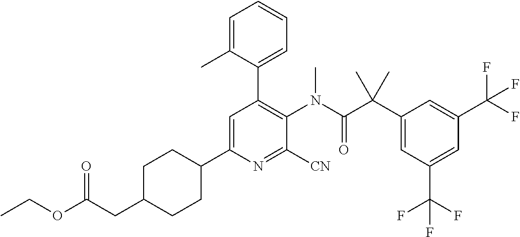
C1=C(C2CCC(CC(OCC)=O)CC2)N=C([CN])C(N(C(C(C2=CC(C(F)(F)F)=CC(C(F)(F)F)=C2)(C)C)=O)C)=C1C1=CC=CC=C1C
